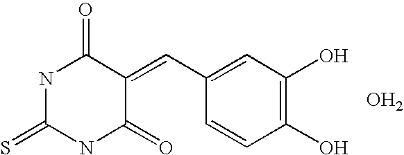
S=C1NC(=O)C(=CC2=CC(O)=C(O)C=C2)C(=O)N1.O
